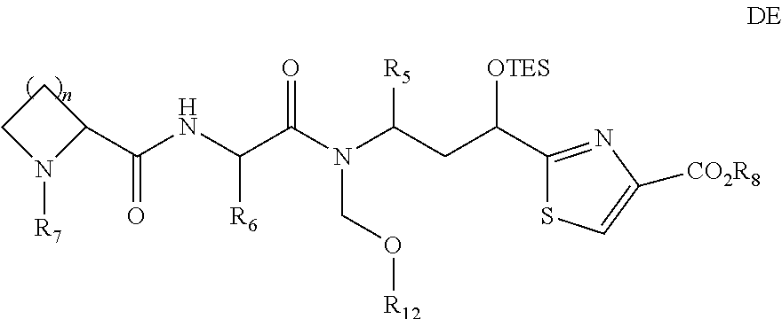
C1CN([R7])C1C(NC(C(N(C(CC(C1=NC([CO2R8])=CS1)[OTES])[R5])CO[R12])=O)[R6])=O
